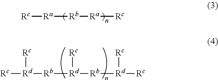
[Rc][Ra][Rb][Ra][Rc].[Rc][Rd]([Rb][Rd]([Rb][Rd]([Rc])[Rc])[Rc])[Rc]
